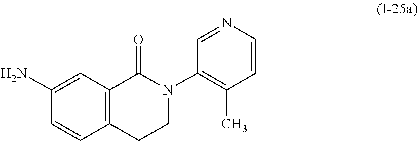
C12=C(C=C(N)C=C1)C(=O)N(C1=C(C)C=CN=C1)CC2
